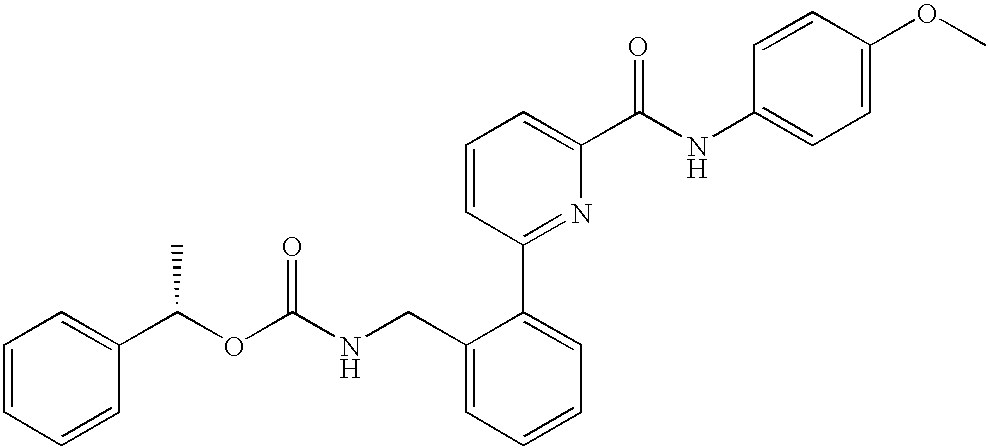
C1=CC=CC(C(OC(NCC2=CC=CC=C2C2=NC(C(NC3=CC=C(OC)C=C3)=O)=CC=C2)=O)C)=C1
